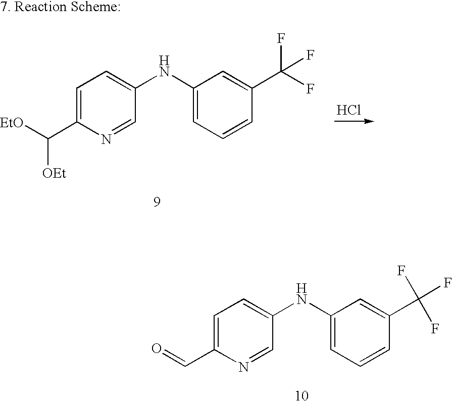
C1=C(C=O)N=CC(NC2=CC=CC(C(F)(F)F)=C2)=C1.C1=C(C([EtO])[OEt])N=CC(NC2=CC=CC(C(F)(F)F)=C2)=C1.Cl
